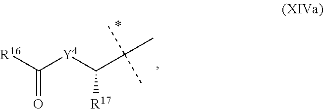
C(=O)([R16])[Y4]C(C(C)(C)C)[R17]
